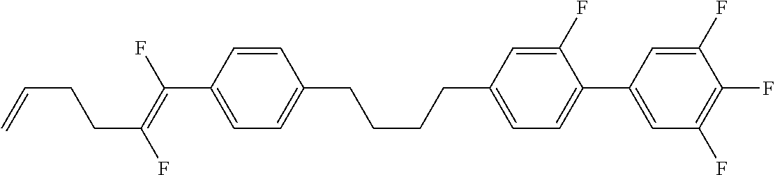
C1=CC(C(=C(F)CCC=C)F)=CC=C1CCCCC1=CC=C(C2=CC(F)=C(F)C(F)=C2)C(F)=C1
